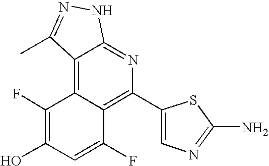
C1(C2=C3C(=C4C(=N2)NN=C4C)C(F)=C(O)C=C3F)=CN=C(N)S1
